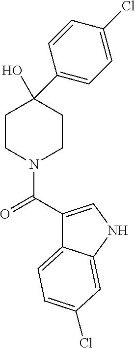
C1(O)(C2=CC=C(Cl)C=C2)CCN(C(C2=CNC3=CC(Cl)=CC=C23)=O)CC1
